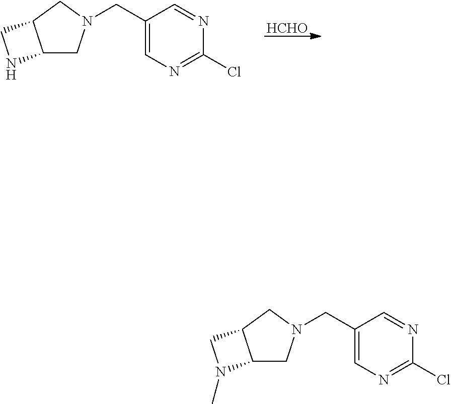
[HCHO].C1(CN2CC3C(C2)CN3)=CN=C(Cl)N=C1.C1(CN2CC3C(C2)CN3C)=CN=C(Cl)N=C1
